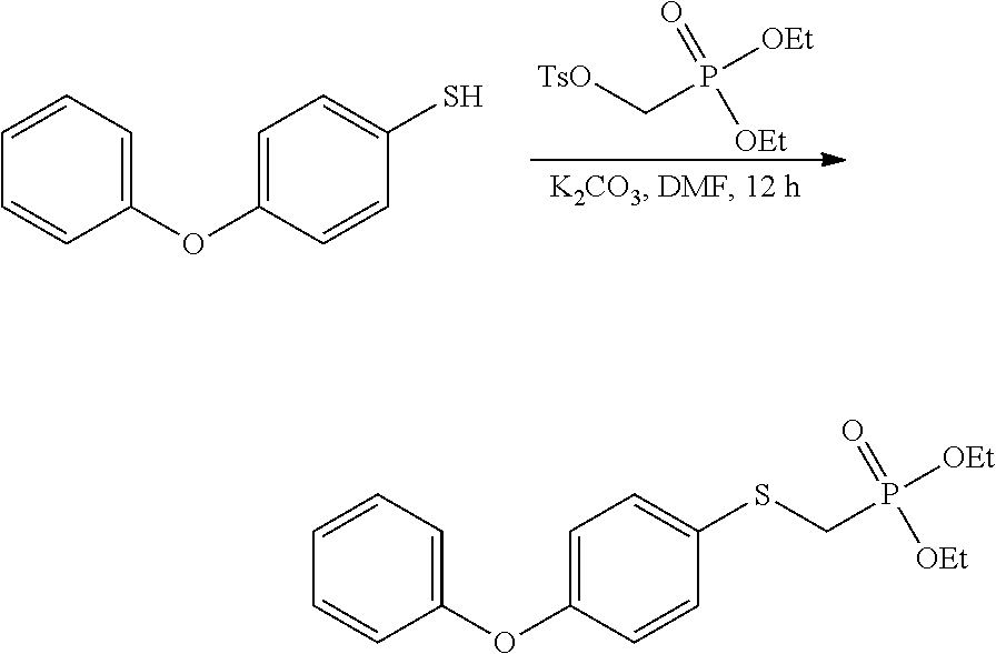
[TsO]CP(=O)([OEt])[OEt].C1=CC=C(OC2=CC=C(S)C=C2)C=C1.C1=CC=C(OC2=CC=C(SCP(=O)([OEt])[OEt])C=C2)C=C1
